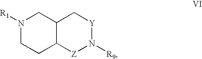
C12C([Z]N([R9])[Y]C1)CCN([R1])C2
